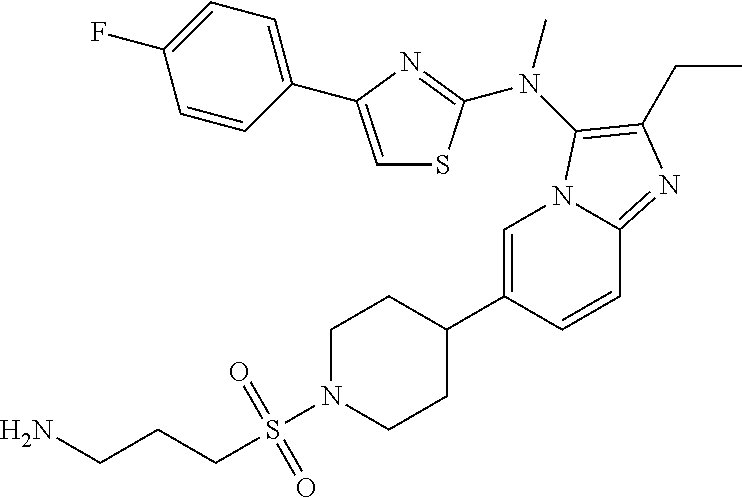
C1=C(C2CCN(S(=O)(=O)CCCN)CC2)C=CC2=NC(CC)=C(N(C)C3=NC(C4=CC=C(F)C=C4)=CS3)N12
